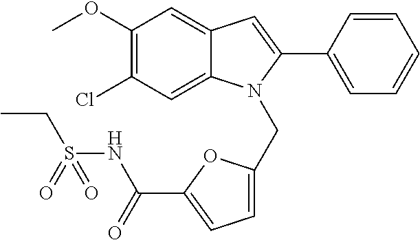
C1(OC)=C(Cl)C=C2C(=C1)C=C(C1=CC=CC=C1)N2CC1=CC=C(C(NS(CC)(=O)=O)=O)O1
